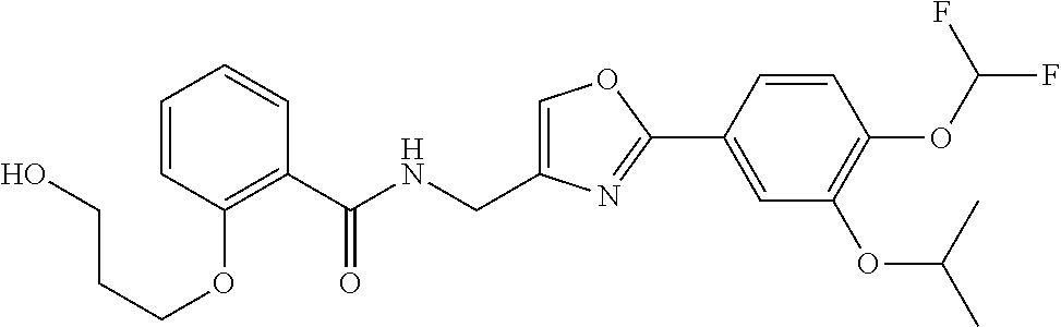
C1=CC(OCCCO)=C(C(NCC2=COC(C3=CC(OC(C)C)=C(OC(F)F)C=C3)=N2)=O)C=C1
